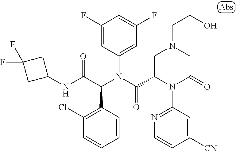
C1=CC(C(C(NC2CC(F)(F)C2)=O)N(C(=O)C2N(C3=NC=CC([CN])=C3)C(=O)CN(CCO)C2)C2=CC(F)=CC(F)=C2)=C(Cl)C=C1
